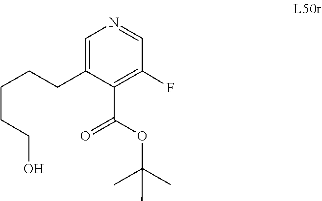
C1=NC=C(CCCCCO)C(C(OC(C)(C)C)=O)=C1F
